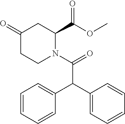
O=C1CC(C(OC)=O)N(C(=O)C(C2=CC=CC=C2)C2=CC=CC=C2)CC1
